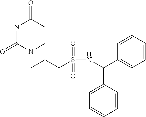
N1C(=O)N(CCCS(NC(C2=CC=CC=C2)C2=CC=CC=C2)(=O)=O)C=CC1=O
